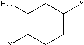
C1(O)C(*)CCC(*)C1
